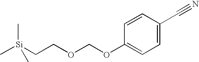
C1=C(C#N)C=CC(OCOCC[Si](C)(C)C)=C1
